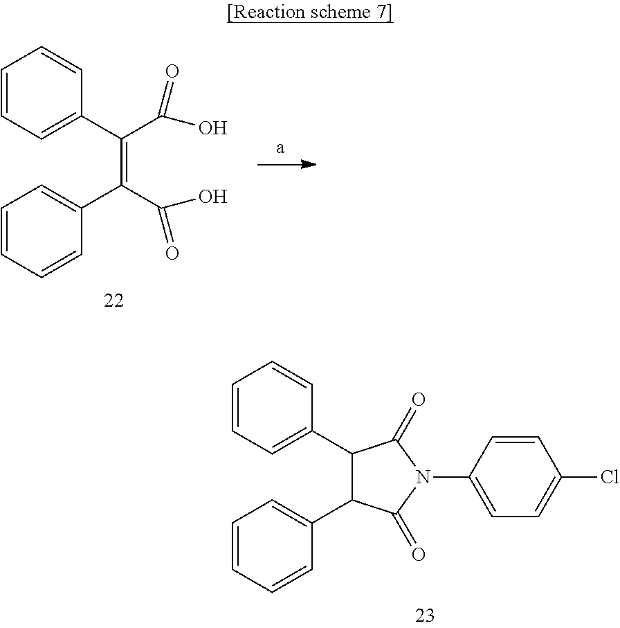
C(=C(C(O)=O)C1=CC=CC=C1)(C(O)=O)C1=CC=CC=C1.C1(C2=CC=CC=C2)C(C2=CC=CC=C2)C(=O)N(C2=CC=C(Cl)C=C2)C1=O
